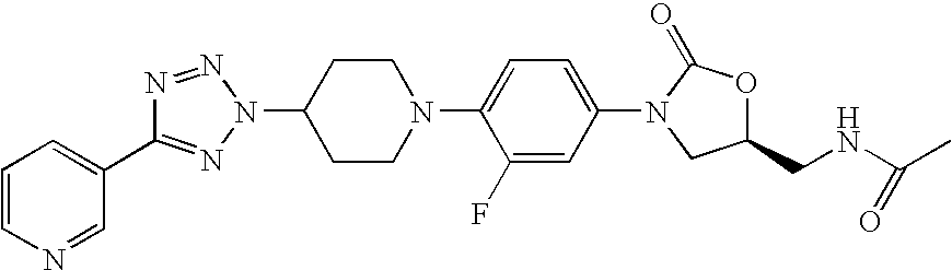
C1(N2C(=O)OC(CNC(C)=O)C2)=CC=C(N2CCC(N3N=C(C4=CC=CN=C4)N=N3)CC2)C(F)=C1
